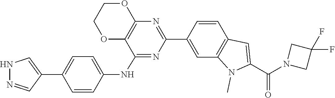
N1(C(C2=CC3=C(C=C(C4=NC5=C(C(NC6=CC=C(C7=CNN=C7)C=C6)=N4)OCCO5)C=C3)N2C)=O)CC(F)(F)C1
